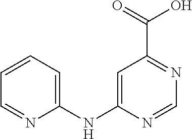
C1=C(NC2=CC=CC=N2)N=CN=C1C(=O)O
